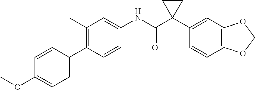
C1=CC(C2=CC=C(OC)C=C2)=C(C)C=C1NC(C1(C2=CC3=C(C=C2)OCO3)CC1)=O
